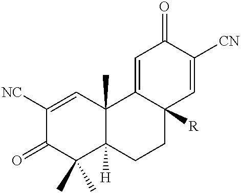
C1([NC])=CC2(C)C([H])(C(C)(C)C1=O)CCC1([R])C2=CC(=O)C([CN])=C1
